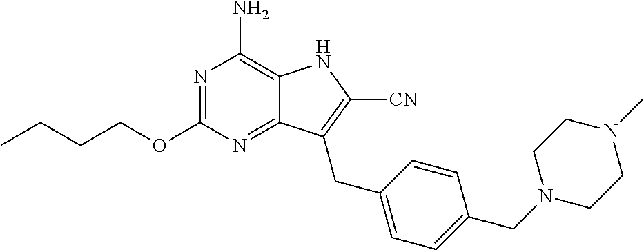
N1=C(OCCCC)N=C2C(=C1N)NC([CN])=C2CC1=CC=C(CN2CCN(C)CC2)C=C1
